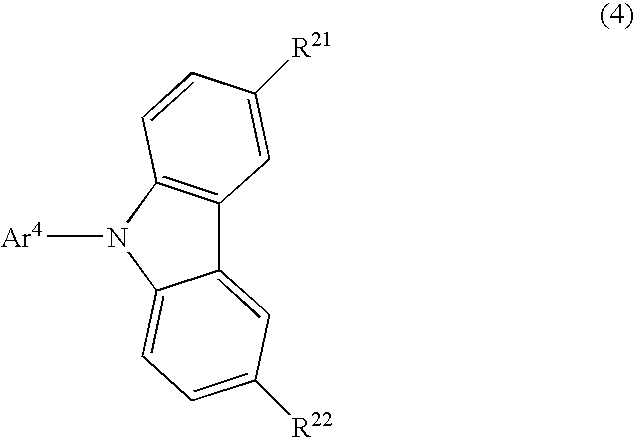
C12=CC([R22])=CC=C1N([Ar4])C1=C2C=C([R21])C=C1
